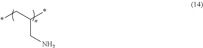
C(CN)(C*)*
